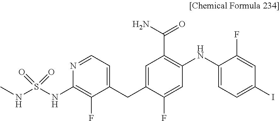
C1=C(CC2=CC=NC(NS(NC)(=O)=O)=C2F)C(F)=CC(NC2=CC=C(I)C=C2F)=C1C(N)=O
